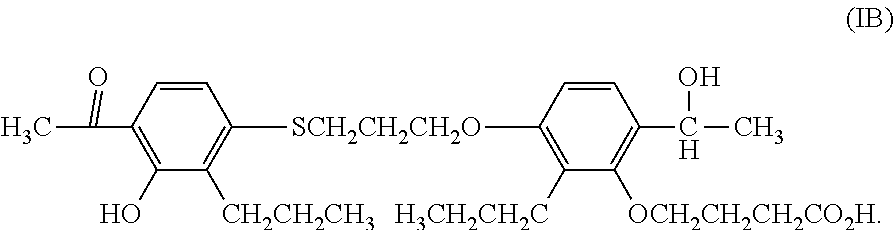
C1=CC(C(=O)C)=C(O)C([CH2CH2CH3])=C1[SCH2CH2CH2O]C1=C([H3CH2CH2C])C([OCH2CH2CH2CO2H])=C(C(O)C)C=C1
